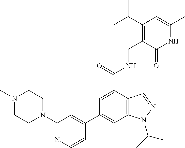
C1(C2=CC(N3CCN(C)CC3)=NC=C2)=CC2=C(C(C(NCC3=C(C(C)C)C=C(C)NC3=O)=O)=C1)C=NN2C(C)C
